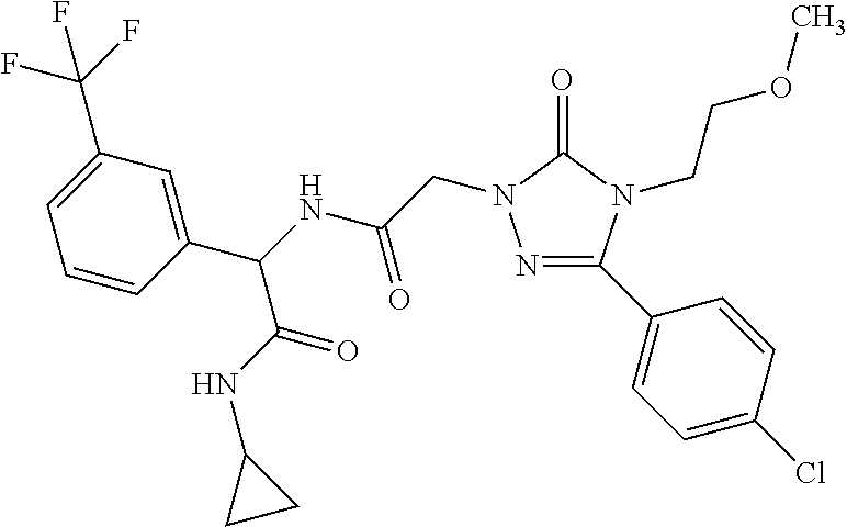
C1=C(C(F)(F)F)C=C(C(NC(CN2N=C(C3=CC=C(Cl)C=C3)N(CCOC)C2=O)=O)C(NC2CC2)=O)C=C1
